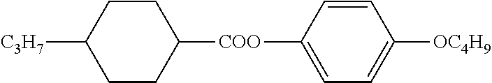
[C3H7]C1CCC([COO]C2=CC=C([OC4H9])C=C2)CC1
